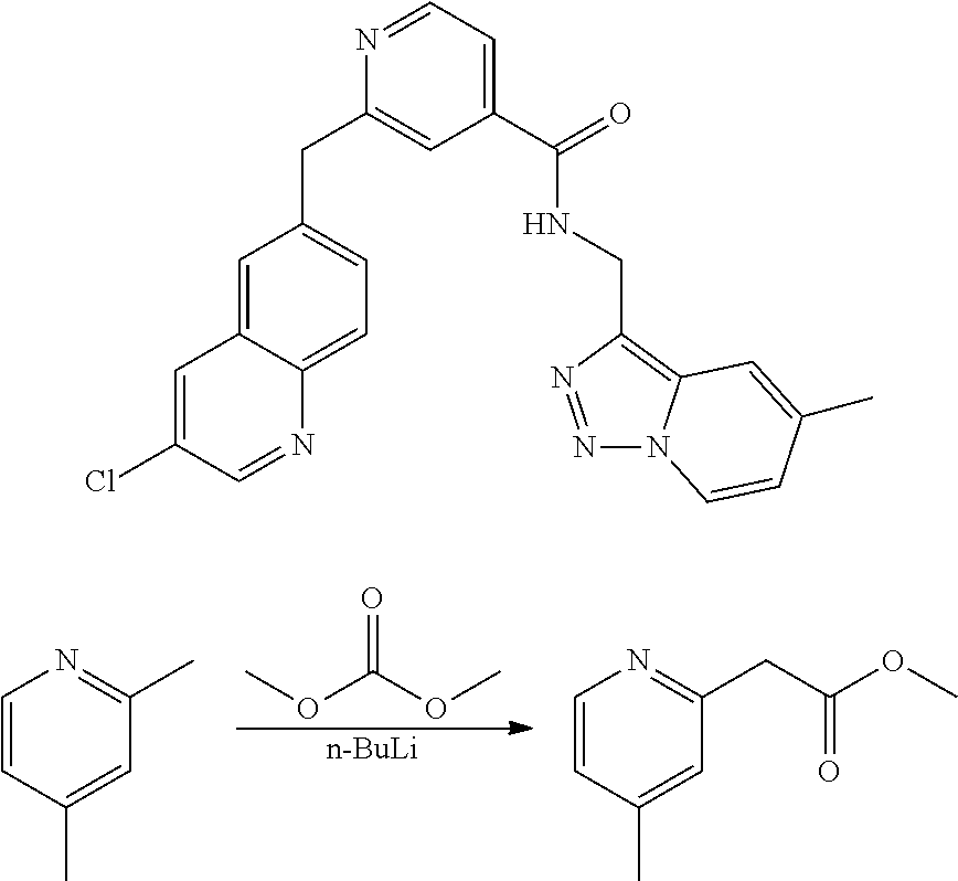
COC(OC)=O.[n-BuLi].C1=CC(C)=CC(C)=N1.C1=CC(C)=CC(CC(OC)=O)=N1.C1=C2C(=CC=C1CC1=CC(C(=O)NCC3=C4N(N=N3)C=CC(C)=C4)=CC=N1)N=CC(Cl)=C2
